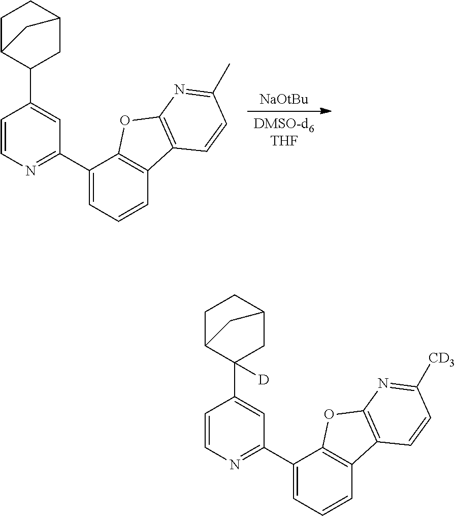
[DMSO-d6THF].[NaOtBu].C1=CN=C(C2=CC=CC3=C2OC2=C3C=CC(C)=N2)C=C1C1C2CCC(C1)C2.C1=CN=C(C2=CC=CC3=C2OC2=C3C=CC([CD3])=N2)C=C1C1([D])C2CCC(C1)C2
